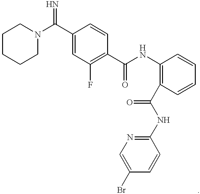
C(C1=CC(F)=C(C(NC2=C(C(NC3=NC=C(Br)C=C3)=O)C=CC=C2)=O)C=C1)(=N)N1CCCCC1
